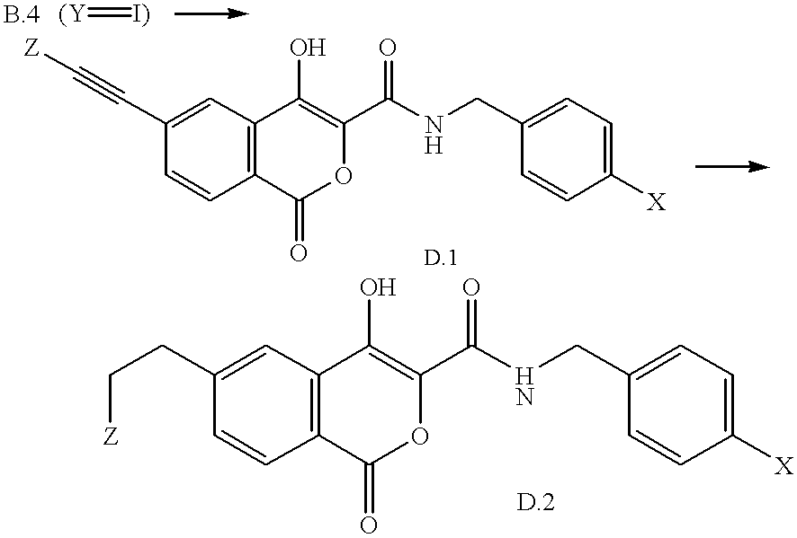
C1=CC2=C(C=C1CC[Z])C(O)=C(C(NCC1=CC=C([X])C=C1)=O)OC2=O.[(Y]=[I)].C1=CC2=C(C=C1C#C[Z])C(O)=C(C(NCC1=CC=C([X])C=C1)=O)OC2=O
